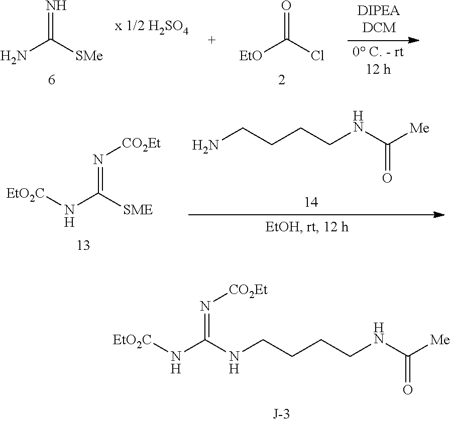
[EtO]C(Cl)=O.NC([SMe])=N.[EtO2C]NC([SME])=N[CO2Et].C(CN)CCNC([Me])=O.[EtO2C]NC(NCCCCNC([Me])=O)=N[CO2Et]
